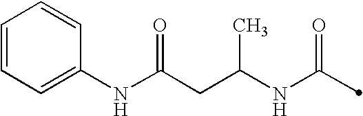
C(NC(=O)C)(CC(NC1=CC=CC=C1)=O)C
